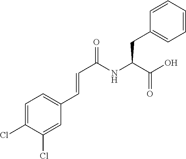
C(C(NC(C=CC1=CC=C(Cl)C(Cl)=C1)=O)C(O)=O)C1=CC=CC=C1
